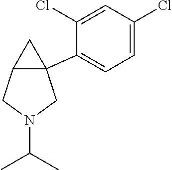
C12(C3=CC=C(Cl)C=C3Cl)C(CN(C(C)C)C1)C2
